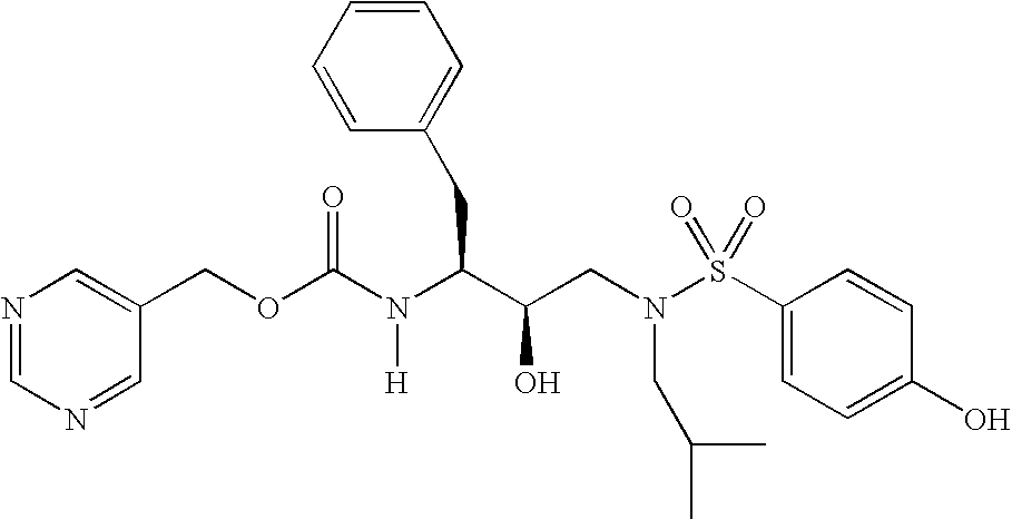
O(C(N(C(C(CN(S(C1=CC=C(O)C=C1)(=O)=O)CC(C)C)O)CC1=CC=CC=C1)[H])=O)CC1=CN=CN=C1
